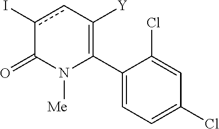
C1(C2=C([Y])cc(I)C(=O)N2[Me])=CC=C(Cl)C=C1Cl
